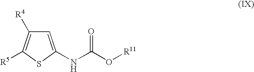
C1=C(NC(O[R11])=O)SC([R5])=C1[R4]
